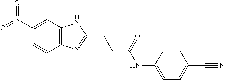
C12=C(C=C(N(=O)=O)C=C1)NC(CCC(NC1=CC=C(C#N)C=C1)=O)=N2
